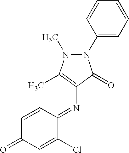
N1(C2=CC=CC=C2)N(C)C(C)=C(N=C2C=CC(=O)C=C2Cl)C1=O
